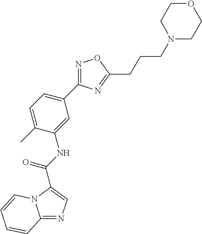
C12=NC=C(C(NC3=CC(C4=NOC(CCCN5CCOCC5)=N4)=CC=C3C)=O)N1C=CC=C2
